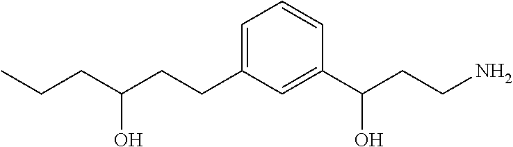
C1=C(CCC(CCC)O)C=C(C(CCN)O)C=C1
